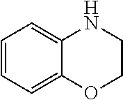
C1=CC=C2C(=C1)NCCO2
